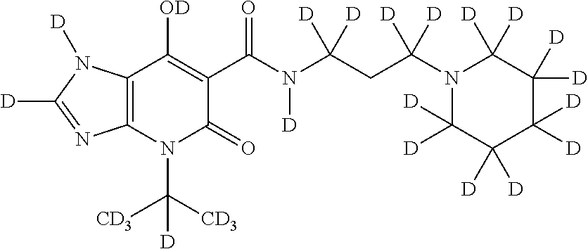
C12=C(N(C([CD3])([CD3])[D])C(=O)C(C(N(C(CC(N3C([D])([D])C([D])([D])C([D])([D])C([D])([D])C3([D])[D])([D])[D])([D])[D])[D])=O)=C1[OD])N=C([D])N2[D]
